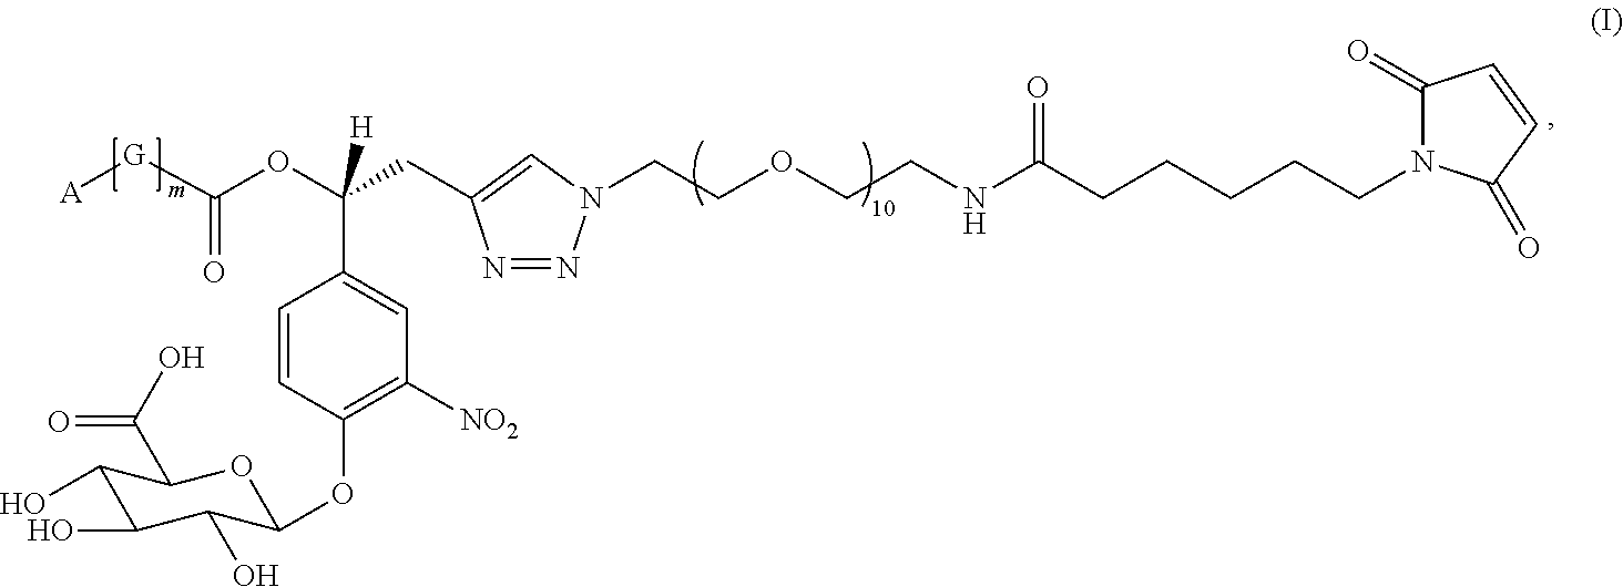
[G](C(OC(CC1=CN(CCOCCNC(CCCCCN2C(=O)C=CC2=O)=O)N=N1)(C1=CC([NO2])=C(OC2C(O)C(O)C(O)C(C(O)=O)O2)C=C1)[H])=O)[A]
